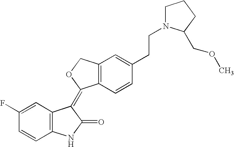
C12=C(C=CC(CCN3CCCC3COC)=C1)C(=C1C3=C(NC1=O)C=CC(F)=C3)OC2
